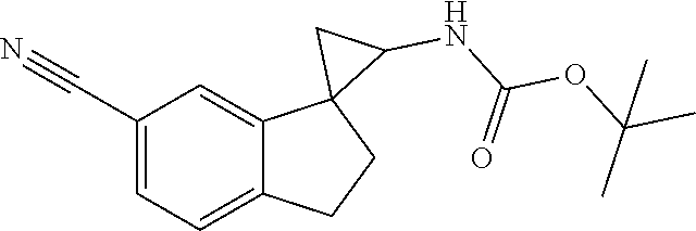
C1(C#N)=CC=C2C(=C1)C1(CC2)C(NC(OC(C)(C)C)=O)C1
